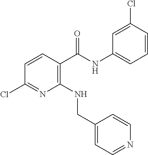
C1(NCC2=CC=NC=C2)=C(C(NC2=CC=CC(Cl)=C2)=O)C=CC(Cl)=N1
